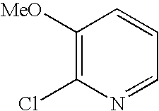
C1([MeO])=C(Cl)N=CC=C1
